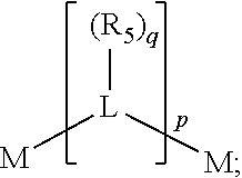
[M][L]([M])[(R5)q]
